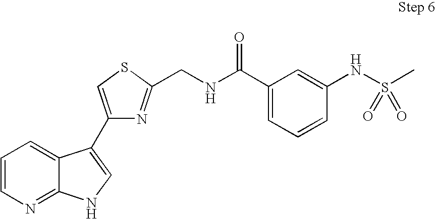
C1=CN=C2C(=C1)C(C1=CSC(CNC(C3=CC=CC(NS(C)(=O)=O)=C3)=O)=N1)=CN2
